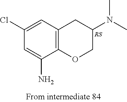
C1(N)=CC(Cl)=CC2=C1OCC(N(C)C)C2
